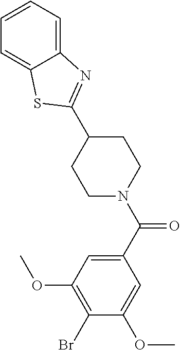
C12=CC=CC=C1SC(C1CCN(C(C3=CC(OC)=C(Br)C(OC)=C3)=O)CC1)=N2
